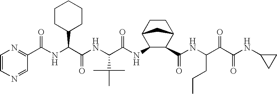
C1=CN=CC(C(NC(C(NC(C(NC2C(C(NC(C(C(NC3CC3)=O)=O)CCC)=O)C3CCC2C3)=O)C(C)(C)C)=O)C2CCCCC2)=O)=N1
